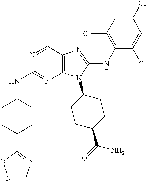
N1=CC2=C(N=C1NC1CCC(C3=NC=NO3)CC1)N(C1CCC(C(=O)N)CC1)C(NC1=C(Cl)C=C(Cl)C=C1Cl)=N2
